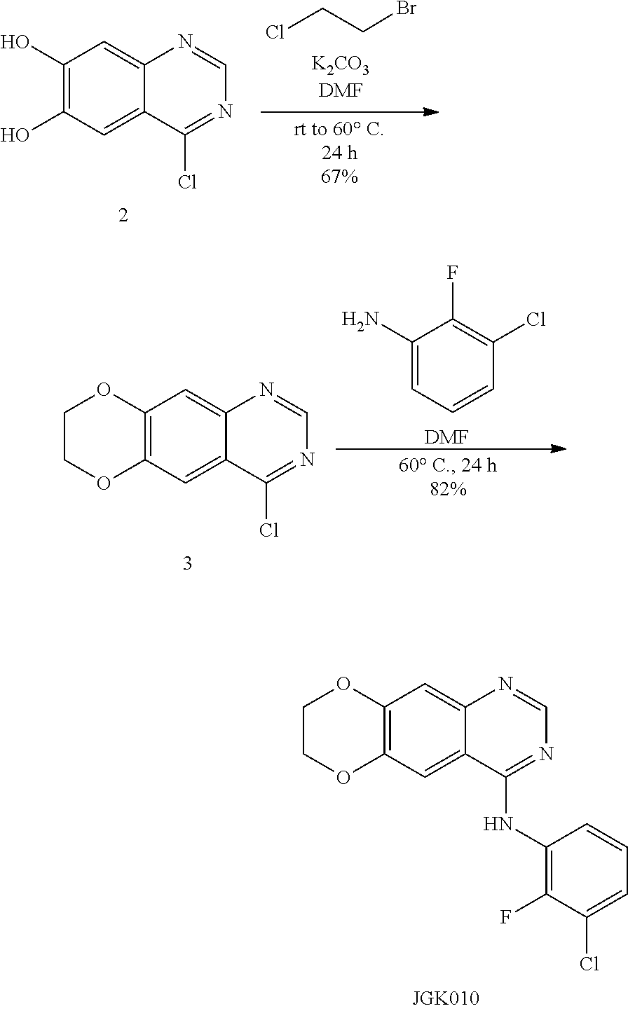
C1=NC2=CC3=C(OCCO3)C=C2C(Cl)=N1.C1(N)=CC=CC(Cl)=C1F.[DMF].C1=NC2=CC3=C(OCCO3)C=C2C(NC2=C(F)C(Cl)=CC=C2)=N1.C(CCl)Br.C1=C2N=CN=C(Cl)C2=CC(O)=C1O
